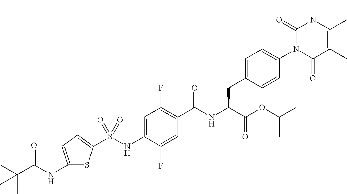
S(NC1=CC(F)=C(C(=O)NC(C(=O)OC(C)C)CC2=CC=C(N3C(=O)C(C)=C(C)N(C)C3=O)C=C2)C=C1F)(=O)(=O)C1=CC=C(NC(C(C)(C)C)=O)S1
